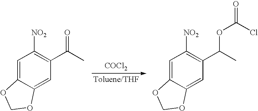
[COCl2].[Toluene/THF].C1=C2C(=CC(C(C)=O)=C1[NO2])OCO2.C1=C2C(=CC(C(C)OC(Cl)=O)=C1[NO2])OCO2
